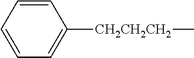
C1=CC=C([CH2CH2CH2]C)C=C1
